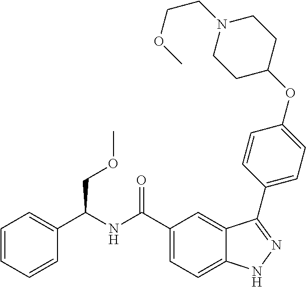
C(NC(C1=CC=C2C(=C1)C(C1=CC=C(OC3CCN(CCOC)CC3)C=C1)=NN2)=O)(COC)C1=CC=CC=C1
